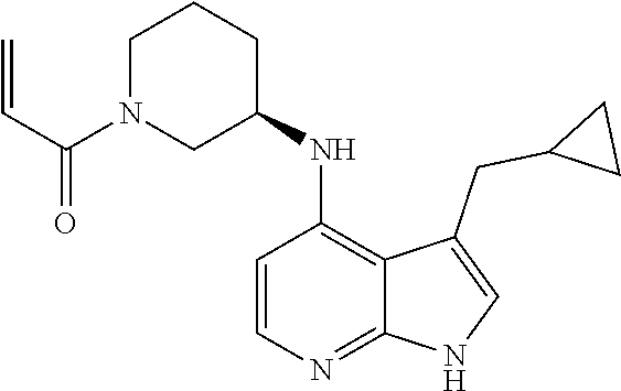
C1=CN=C2C(=C1NC1CCCN(C(C=C)=O)C1)C(CC1CC1)=CN2
